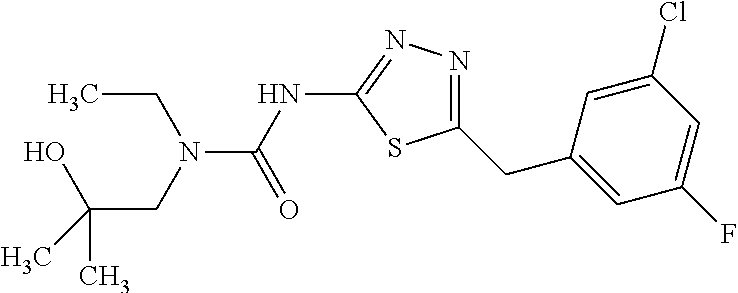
N(C(NC1=NN=C(CC2=CC(F)=CC(Cl)=C2)S1)=O)(CC)CC(O)(C)C
